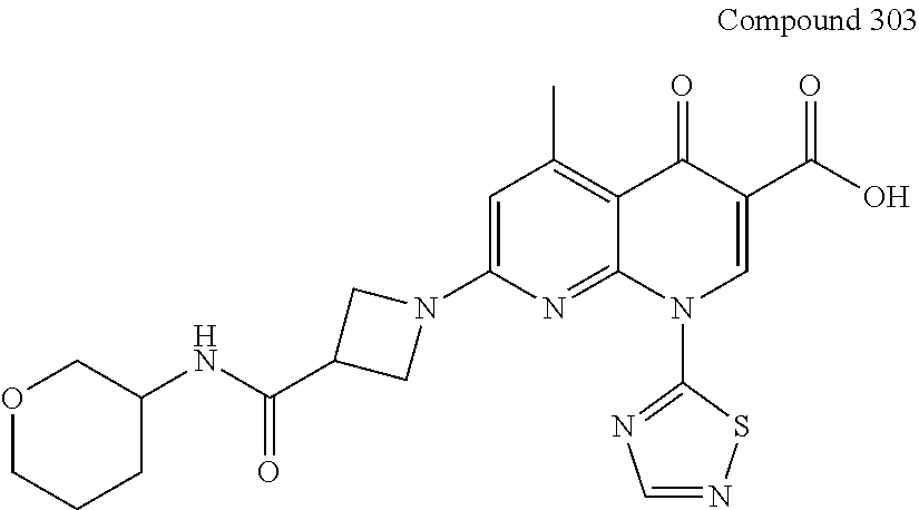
C1=C(N2CC(C(NC3COCCC3)=O)C2)N=C2C(=C1C)C(=O)C(C(=O)O)=CN2C1=NC=NS1
